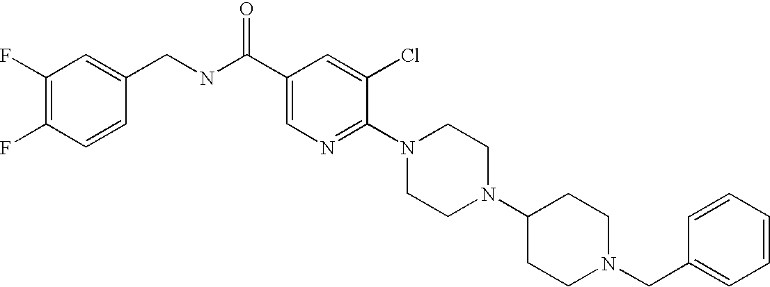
C1=CC=C(CN2CCC(N3CCN(C4=NC=C(C(NCC5=CC(F)=C(F)C=C5)=O)C=C4Cl)CC3)CC2)C=C1
